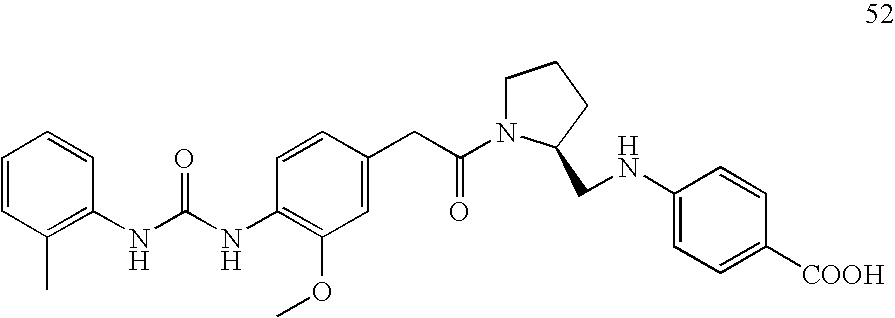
C1=CC(C)=C(NC(NC2=C(OC)C=C(CC(=O)N3CCCC3CNC3=CC=C([COOH])C=C3)C=C2)=O)C=C1
